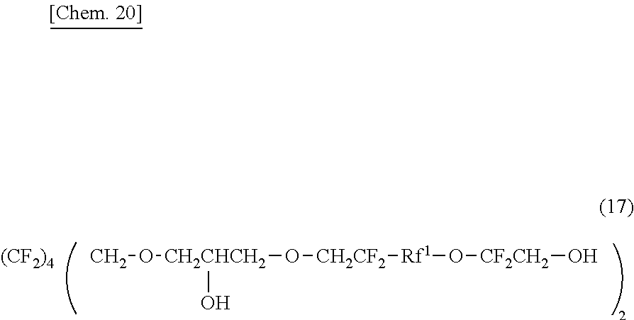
CO[CH2CHCH2](O[CH2CF2][Rf1]O[CF2CH2]O)O.[(CF2)4]
